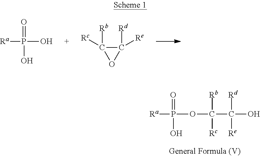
[Ra]P(=O)(O)O.C1([Rd])([Re])C([Rb])([Rc])O1.[Ra]P(=O)(OC([Rb])([Rc])C([Rd])([Re])O)O
